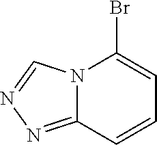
N12C(=NN=C1)C=CC=C2Br
